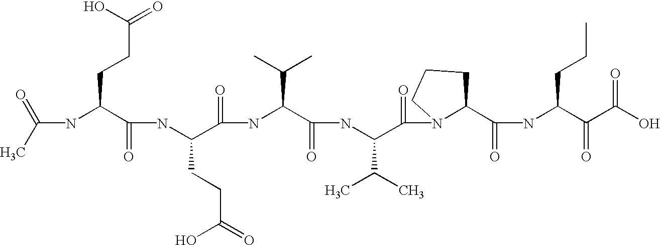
C(NC(C(NC(C(=O)NC(C(=O)NC(C(=O)N1C(C(=O)NC(C(=O)C(O)=O)CCC)CCC1)C(C)C)C(C)C)CCC(=O)O)=O)CCC(=O)O)(C)=O
